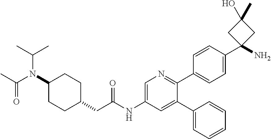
CC(N(C1CCC(CC(NC2=CN=C(C3=CC=C(C4(N)CC(O)(C)C4)C=C3)C(C3=CC=CC=C3)=C2)=O)CC1)C(C)C)=O
